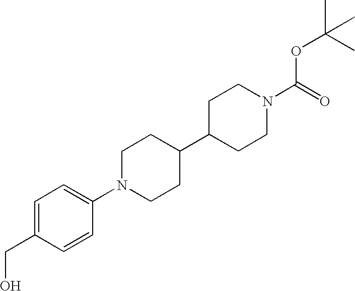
C1=C(CO)C=CC(N2CCC(C3CCN(C(=O)OC(C)(C)C)CC3)CC2)=C1
